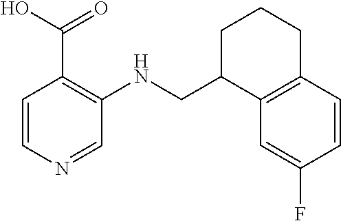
C1=CN=CC(NCC2C3=C(CCC2)C=CC(F)=C3)=C1C(O)=O
